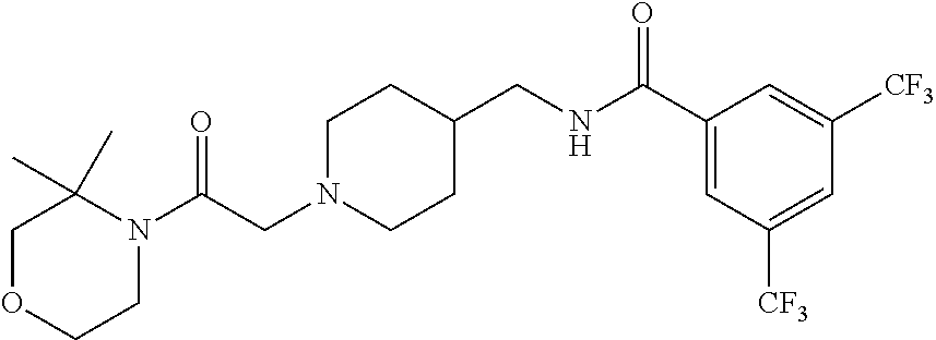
C1N(CC(N2C(C)(C)COCC2)=O)CCC(CNC(C2=CC([CF3])=CC([CF3])=C2)=O)C1
